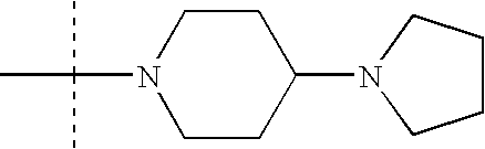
N1(C(C)(C)C)CCC(N2CCCC2)CC1
